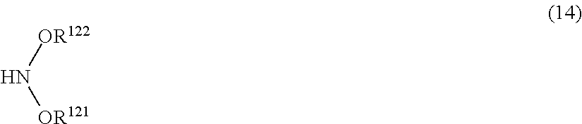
N([OR122])[OR121]
